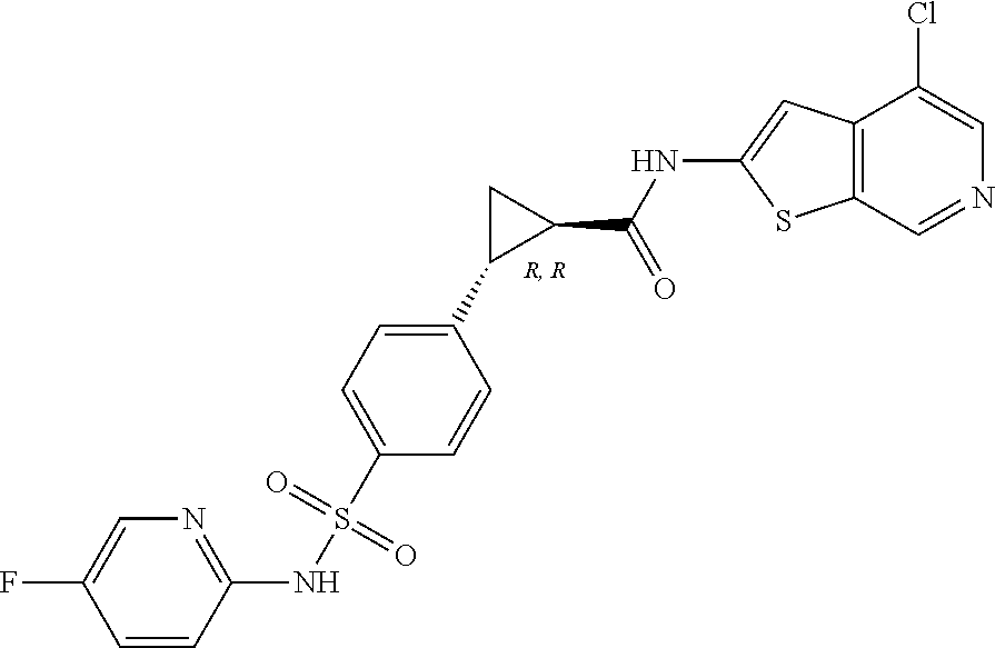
C1=CC(NS(C2=CC=C(C3CC3C(NC3=CC4=C(C=NC=C4Cl)S3)=O)C=C2)(=O)=O)=NC=C1F
